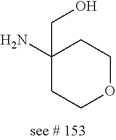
C1(N)(CO)CCOCC1
